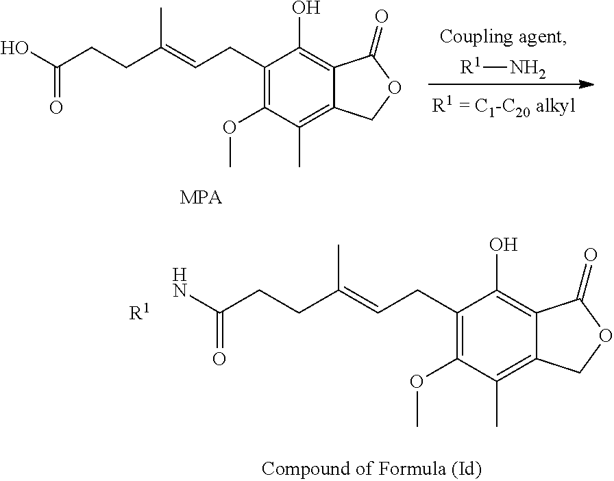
[R1]N.OC(CCC(=CCC1=C(OC)C(C)=C2C(=C1O)C(=O)OC2)C)=O.[MPA].NC(CCC(=CCC1=C(OC)C(C)=C2C(=C1O)C(=O)OC2)C)=O.[R1]
